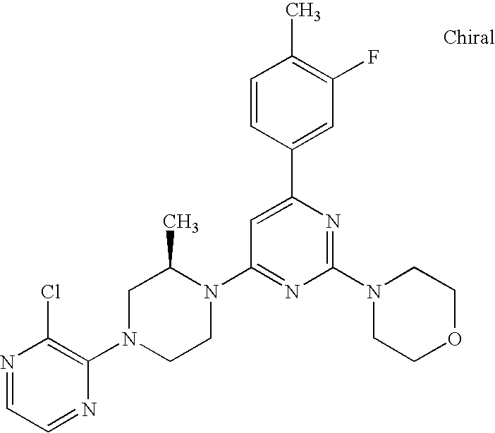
N1=CC=NC(N2CCN(C3=NC(N4CCOCC4)=NC(C4=CC(F)=C(C)C=C4)=C3)C(C)C2)=C1Cl
